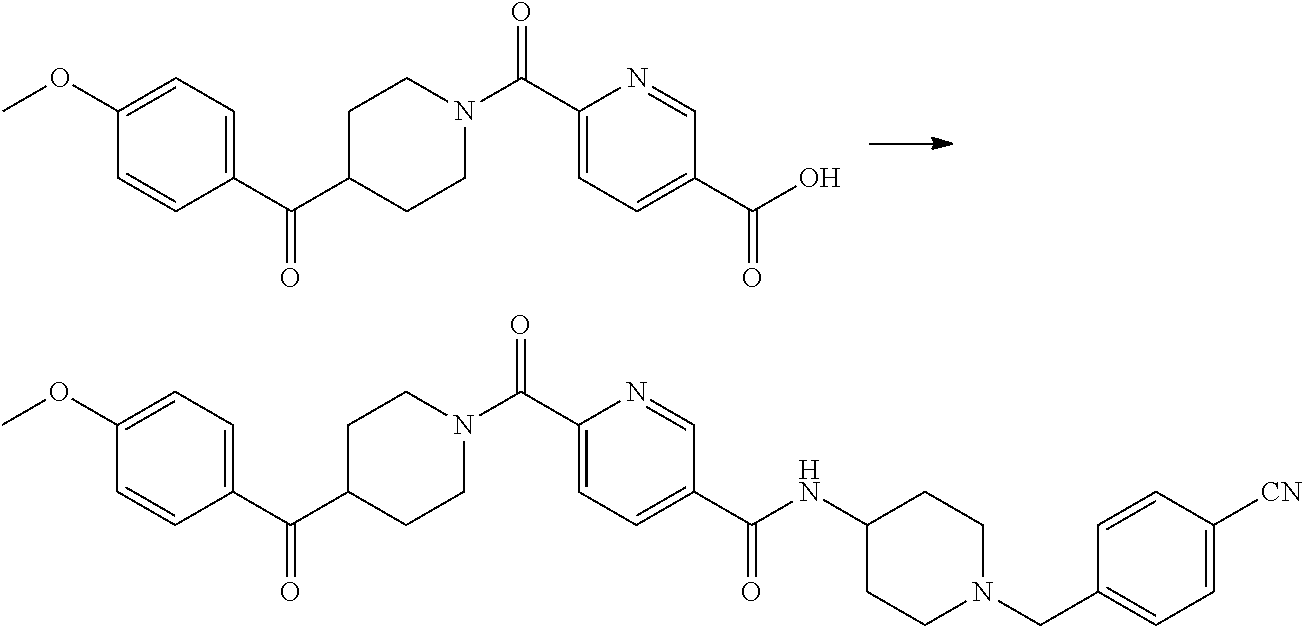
C1(C(N2CCC(C(C3=CC=C(OC)C=C3)=O)CC2)=O)=CC=C(C(=O)O)C=N1.C1(C(N2CCC(C(C3=CC=C(OC)C=C3)=O)CC2)=O)=CC=C(C(=O)NC2CCN(CC3=CC=C([CN])C=C3)CC2)C=N1
